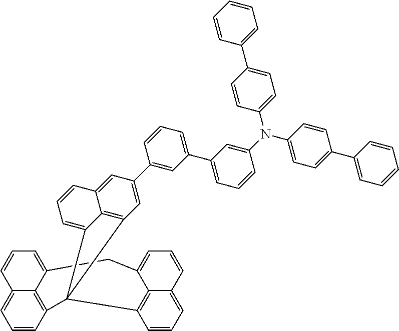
C1=CC2=C3C(=C1)C=CC=C3CC1=CC=CC3=CC=CC(=C31)C21C2=CC=CC3=CC(C4=CC(C5=CC=CC(N(C6=CC=C(C7=CC=CC=C7)C=C6)C6=CC=C(C7=CC=CC=C7)C=C6)=C5)=CC=C4)=CC1=C23
